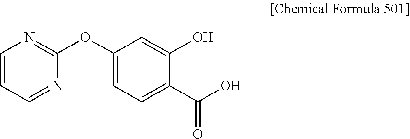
C1=CC=NC(OC2=CC=C(C(=O)O)C(O)=C2)=N1
